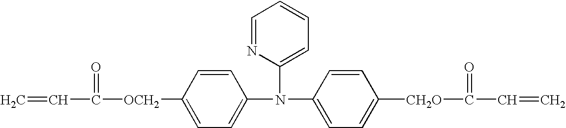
C=CC([OCH2]C1=CC=C(N(C2=CC=C([CH2O]C(C=C)=O)C=C2)C2=CC=CC=N2)C=C1)=O
